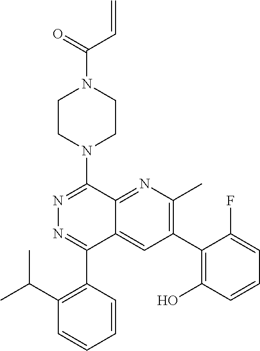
C(N1CCN(C2=NN=C(C3=C(C(C)C)C=CC=C3)C3=CC(C4=C(O)C=CC=C4F)=C(C)N=C23)CC1)(C=C)=O
